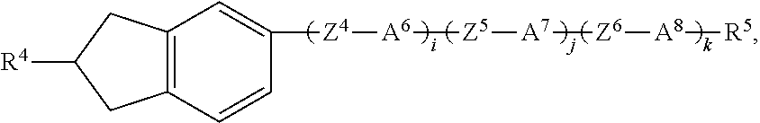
[Z4]([A6][Z5][A7][Z6][A8][R5])C1=CC2=C(C=C1)CC([R4])C2
